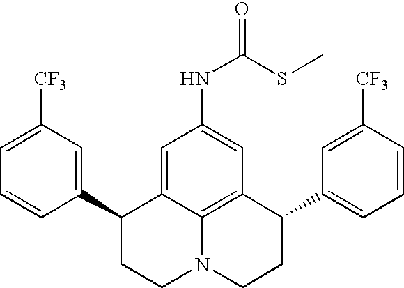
C1=C([CF3])C=C(C2CCN3C4=C(C(C5=CC=CC([CF3])=C5)CC3)C=C(NC(=O)SC)C=C24)C=C1
